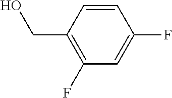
C1=CC(CO)=C(F)C=C1F
